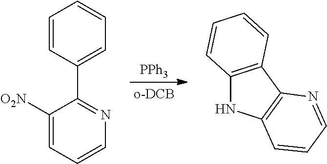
[PPh3].C1([O2N])=CC=CN=C1C1=CC=CC=C1.C12=C(C3=C(N1)C=CC=N3)C=CC=C2
